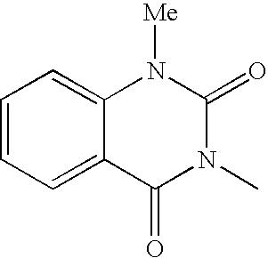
C12=CC=CC=C1C(=O)N(C)C(=O)N2[Me]
